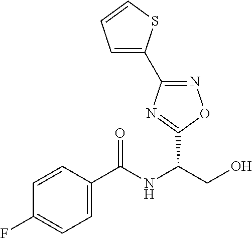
FC1=CC=C(C(NC(CO)C2=NC(C3=CC=CS3)=NO2)=O)C=C1
